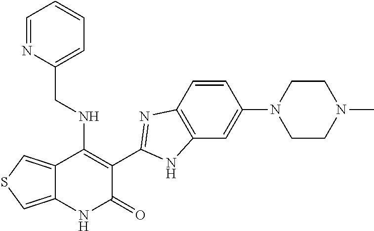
C1=CC2=C(C=C1N1CCN(C)CC1)NC(C1=C(NCC3=CC=CC=N3)C3=CSC=C3NC1=O)=N2
